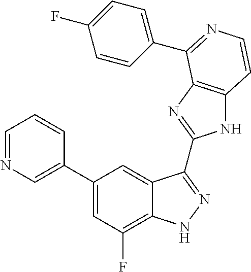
C1=C(C2=CC(F)=C3C(=C2)C(C2=NC4=C(N2)C=CN=C4C2=CC=C(F)C=C2)=NN3)C=CC=N1
